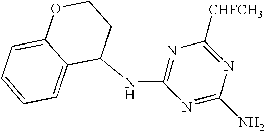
C1(NC2=NC([CHFCH3])=NC(N)=N2)CCOC2=CC=CC=C12
